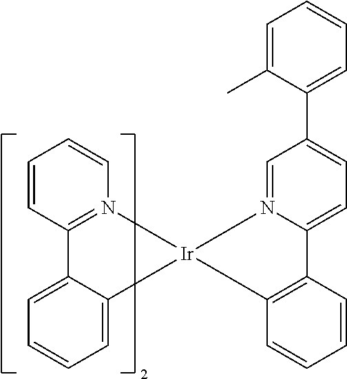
C1=CC2=N(C=C1)[Ir]1(C3=CC=CC=C23)N2=CC(C3=CC=CC=C3C)=CC=C2C2=C1C=CC=C2
